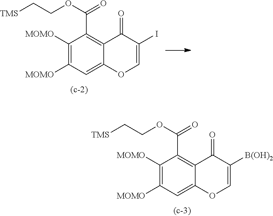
C1([MOMO])=C([MOMO])C=C2C(=C1C(=O)OCC[TMS])C(=O)C([B(OH)2])=CO2.C1([MOMO])=C([MOMO])C=C2C(=C1C(=O)OCC[TMS])C(=O)C(I)=CO2
